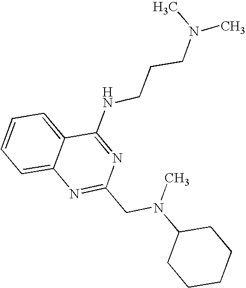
C1=CC=C2C(=C1)N=C(CN(C1CCCCC1)C)N=C2NCCCN(C)C
